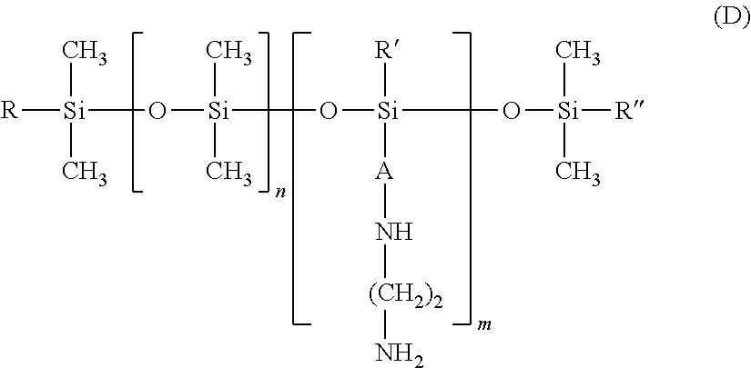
C[Si](O[Si](C)(C)[R])(C)O[Si]([R])([A]N[(CH2)2]N)O[Si](C)(C)[R]
